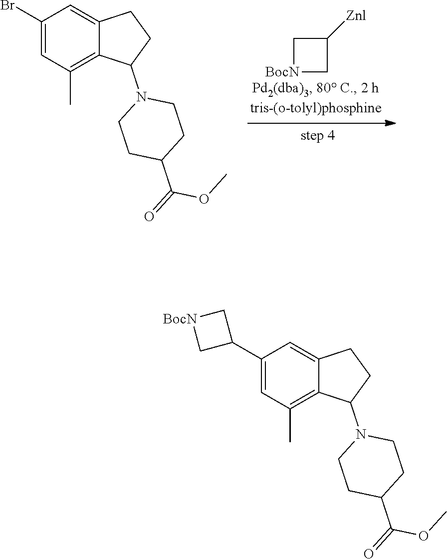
[BocN]1CC([Znl])C1.C1(Br)=CC(C)=C2C(=C1)CCC2N1CCC(C(=O)OC)CC1.C1(C2C[BocN]C2)=CC(C)=C2C(=C1)CCC2N1CCC(C(=O)OC)CC1
